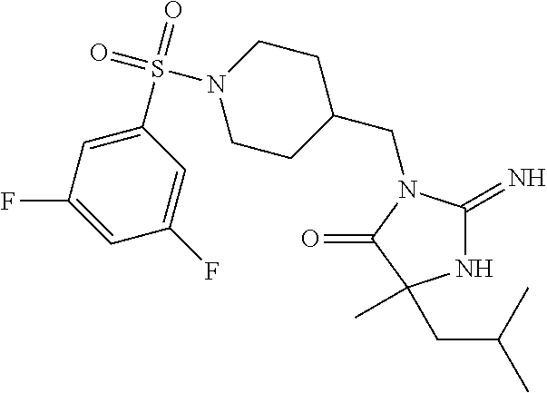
C1(CN2C(=N)NC(C)(CC(C)C)C2=O)CCN(S(=O)(=O)C2=CC(F)=CC(F)=C2)CC1
